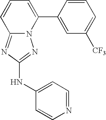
N12C(=NC(NC3=CC=NC=C3)=N1)C=CC=C2C1=CC([CF3])=CC=C1
